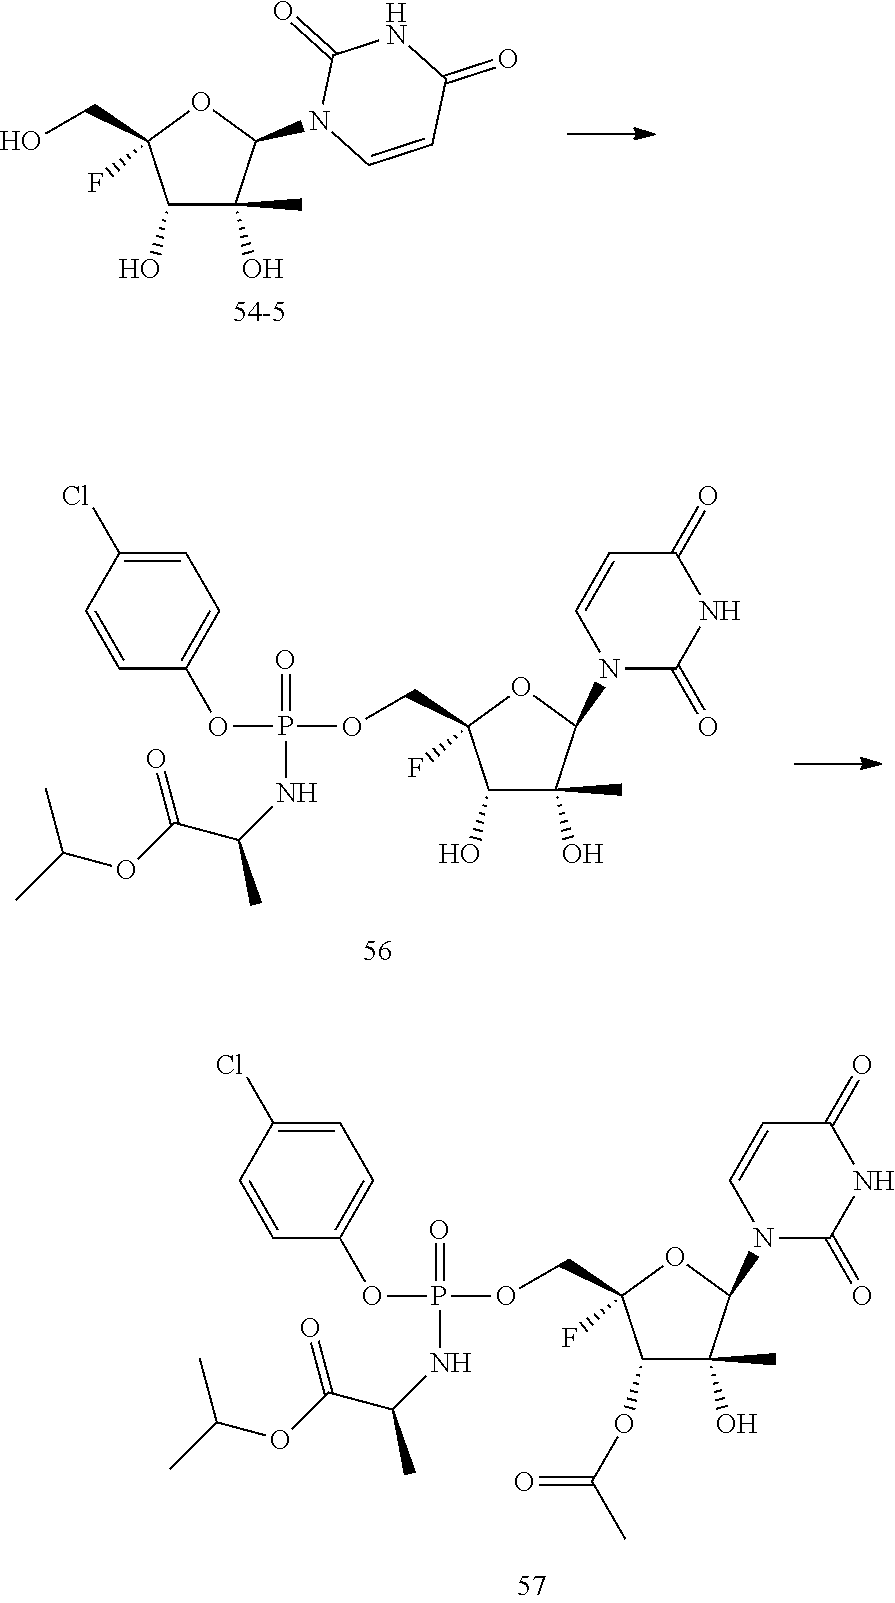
C1(OC(C)=O)C(O)(C)C(N2C(=O)NC(=O)C=C2)OC1(COP(NC(C)C(OC(C)C)=O)(OC1=CC=C(Cl)C=C1)=O)F.C1(O)C(O)(C)C(N2C=CC(=O)NC2=O)OC1(CO)F.C1(O)C(O)(C)C(N2C(=O)NC(=O)C=C2)OC1(COP(NC(C)C(OC(C)C)=O)(OC1=CC=C(Cl)C=C1)=O)F
